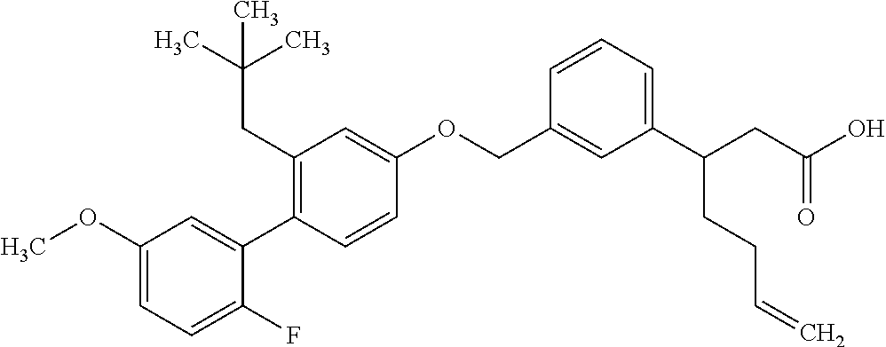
C1(OC)=CC=C(F)C(C2=C(CC(C)(C)C)C=C(OCC3=CC(C(CC(O)=O)CCC=C)=CC=C3)C=C2)=C1
